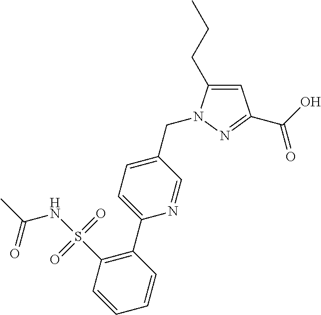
C1=C(CCC)N(CC2=CC=C(C3=C(S(=O)(=O)NC(C)=O)C=CC=C3)N=C2)N=C1C(O)=O
